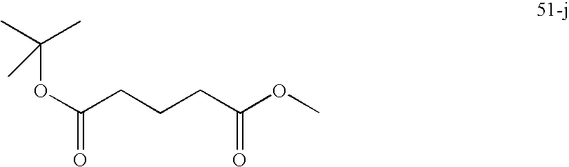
O(C(CCCC(OC)=O)=O)C(C)(C)C
